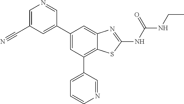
C1(C2=CC(C#N)=CN=C2)=CC(C2=CC=CN=C2)=C2C(=C1)N=C(NC(NCC)=O)S2
